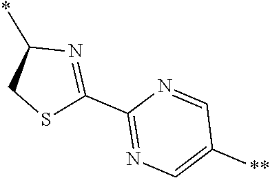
C1(*)CSC(C2=NC=C([**])C=N2)=N1
